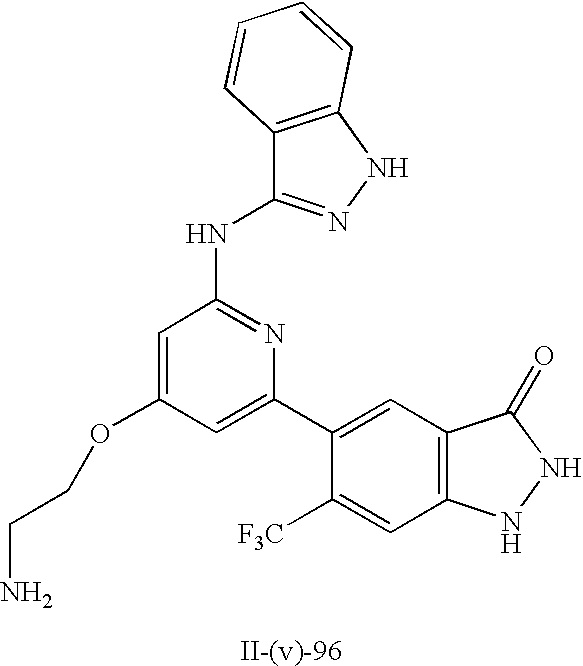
C12=C(NN=C1NC1=NC(C3=CC4=C(C=C3[F3C])NNC4=O)=CC(OCCN)=C1)C=CC=C2
